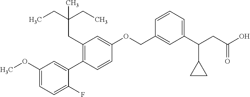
C1(OC)=CC=C(F)C(C2=C(CC(CC)(CC)C)C=C(OCC3=CC(C(CC(O)=O)C4CC4)=CC=C3)C=C2)=C1
